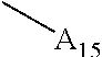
C[A15]
